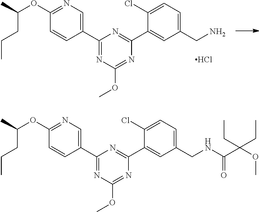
C1(OC(C)CCC)=NC=C(C2=NC(OC)=NC(C3=CC(CN)=CC=C3Cl)=N2)C=C1.Cl.C1(OC(C)CCC)=NC=C(C2=NC(OC)=NC(C3=CC(CNC(C(OC)(CC)CC)=O)=CC=C3Cl)=N2)C=C1
